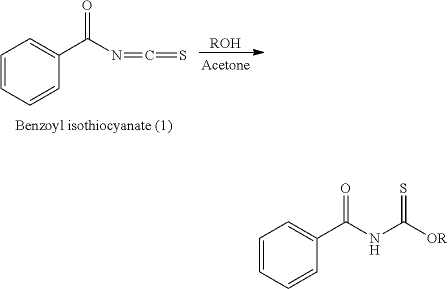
C1=CC=CC(C(NC([OR])=S)=O)=C1.C1=CC=CC(C(N=C=S)=O)=C1.[ROH]
